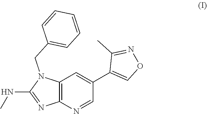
C12=C(N=CC(C3=CON=C3C)=C1)N=C(NC)N2CC1=CC=CC=C1
